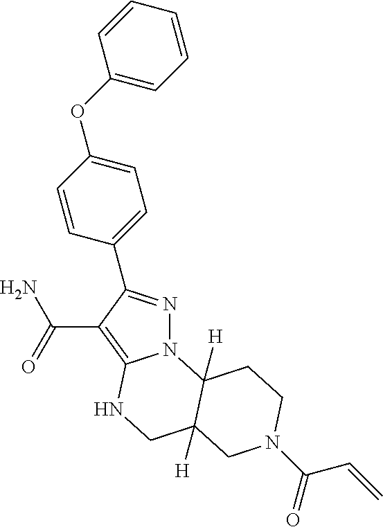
N12N=C(C3=CC=C(OC4=CC=CC=C4)C=C3)C(C(N)=O)=C1NCC1([H])C2([H])CCN(C(=O)C=C)C1
